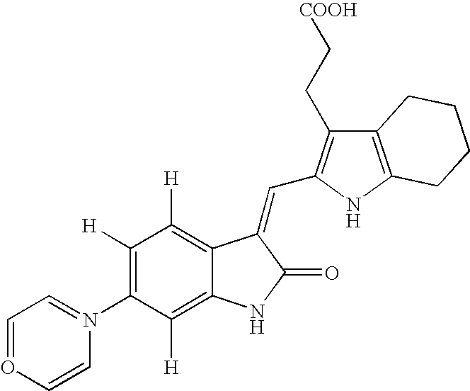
C1([H])=C(N2=CC=OC=C2)C([H])=C2C(=C1[H])C(=CC1=C(CC[COOH])C3=C(N1)CCCC3)C(=O)N2
